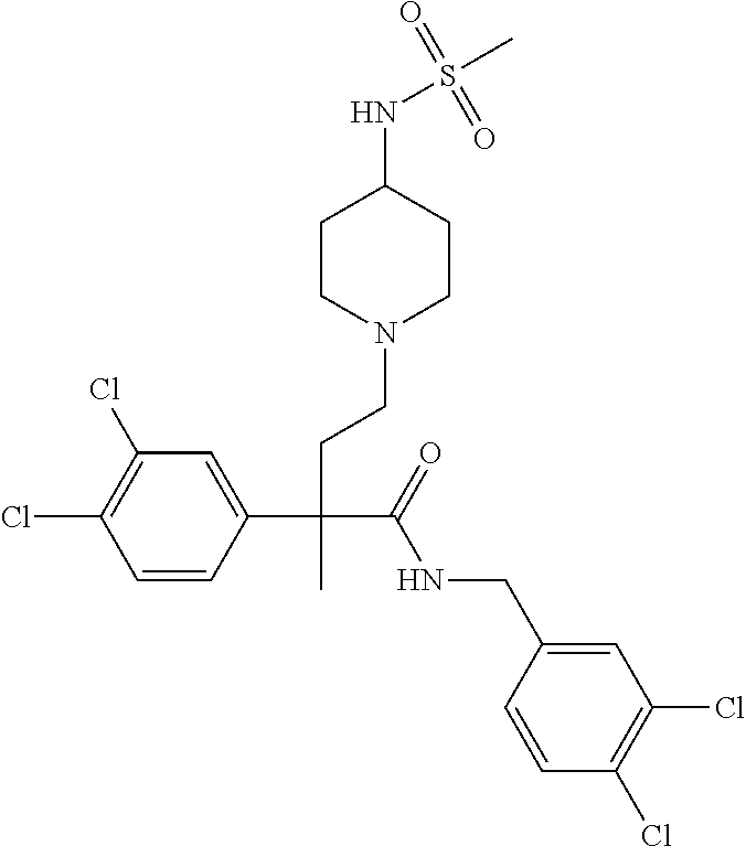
C1=CC(C(CCN2CCC(NS(C)(=O)=O)CC2)(C(=O)NCC2=CC(Cl)=C(Cl)C=C2)C)=CC(Cl)=C1Cl
